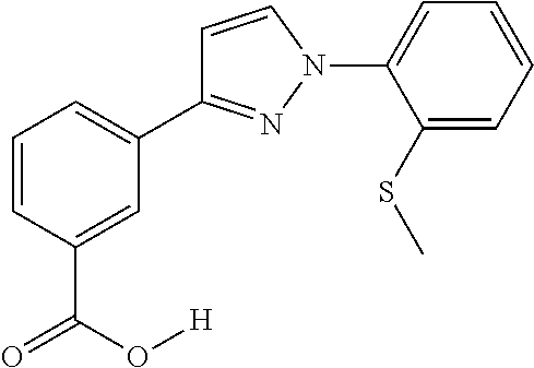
C1=CC(C(=O)O[H])=CC(C2=NN(C3=CC=CC=C3SC)C=C2)=C1
